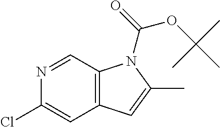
C12=C(C=NC(Cl)=C1)N(C(=O)OC(C)(C)C)C(C)=C2
